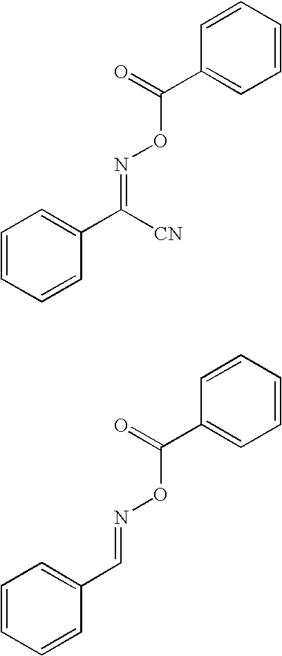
C1(C([CN])=NOC(C2=CC=CC=C2)=O)=CC=CC=C1.C1(C=NOC(C2=CC=CC=C2)=O)=CC=CC=C1
